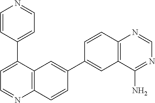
C1=CC(C2=CC=NC3=C2C=C(C2=CC4=C(C=C2)N=CN=C4N)C=C3)=CC=N1
